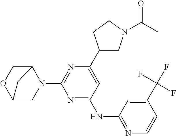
N1=C(NC2=NC=CC(C(F)(F)F)=C2)C=C(C2CN(C(C)=O)CC2)N=C1N1C2COC(C1)C2
